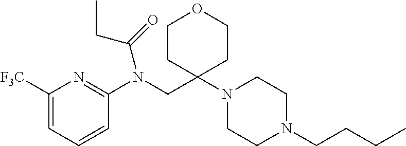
C1([F3C])=CC=CC(N(CC2(N3CCN(CCCC)CC3)CCOCC2)C(=O)CC)=N1
